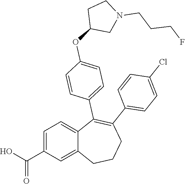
C1=C(C(O)=O)C=C2C(=C1)C(C1=CC=C(OC3CN(CCCF)CC3)C=C1)=C(C1=CC=C(Cl)C=C1)CCC2
